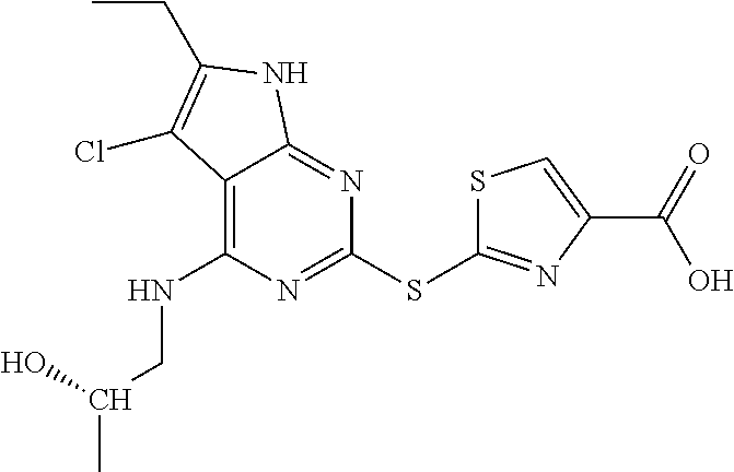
C1(SC2=NC(C(O)=O)=CS2)=NC(NCC(C)O)=C2C(=N1)NC(CC)=C2Cl
